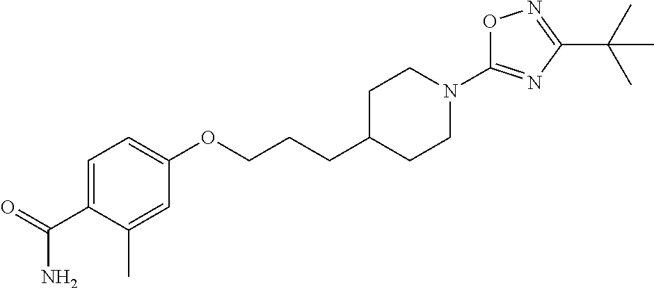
C1=C(C(=O)N)C(C)=CC(OCCCC2CCN(C3=NC(C(C)(C)C)=NO3)CC2)=C1
